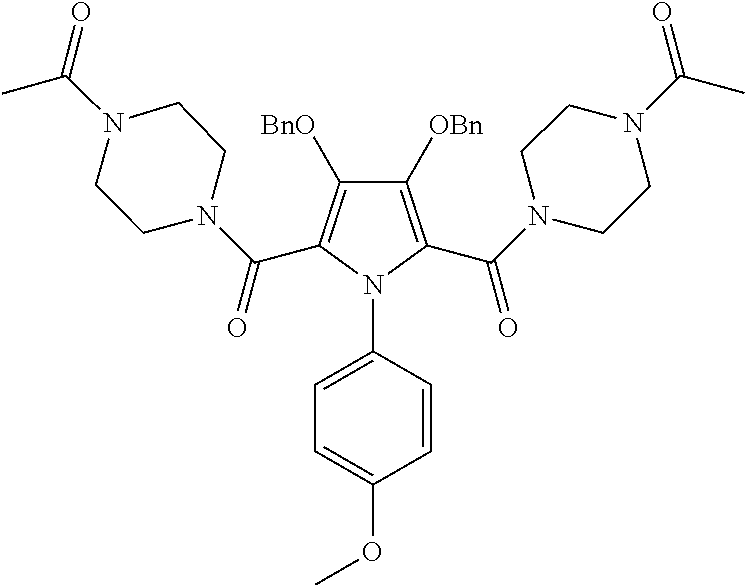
C1([OBn])=C(C(N2CCN(C(C)=O)CC2)=O)N(C2=CC=C(OC)C=C2)C(C(N2CCN(C(C)=O)CC2)=O)=C1[BnO]
